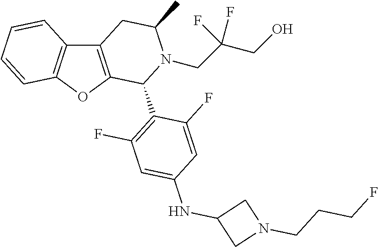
C12=C(OC3=C1C=CC=C3)C(C1=C(F)C=C(NC3CN(CCCF)C3)C=C1F)N(CC(CO)(F)F)C(C)C2
